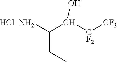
Cl.NC(CC)C(O)[CF2][CF3]
